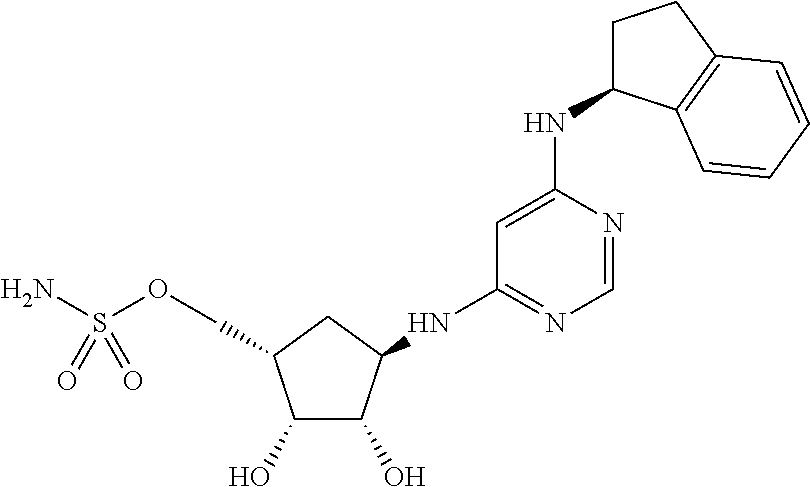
C1(O)C(O)C(NC2=NC=NC(NC3CCC4=C3C=CC=C4)=C2)CC1COS(N)(=O)=O
